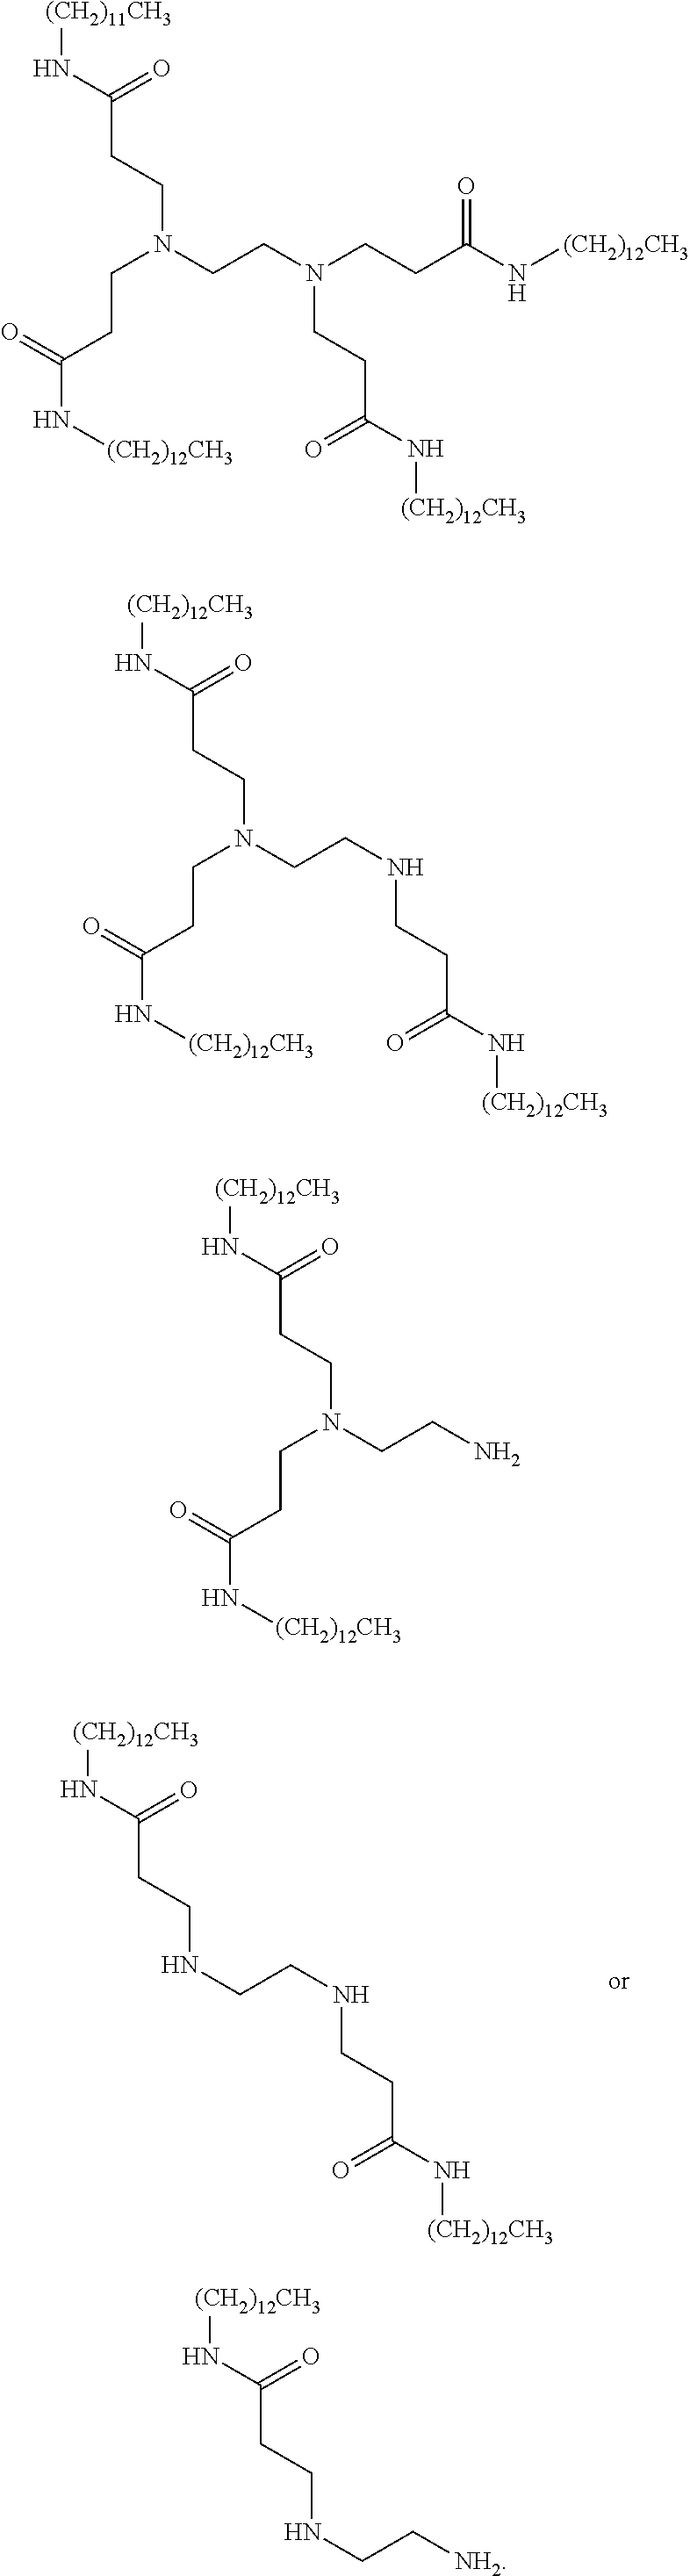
N(CCNCCC(N[(CH2)12CH3])=O)CCC(N[(CH2)12CH3])=O.C(C(N[(CH2)12CH3])=O)CN(CCN(CCC(N[(CH2)12CH3])=O)CCC(N[(CH2)11CH3])=O)CCC(N[(CH2)12CH3])=O.N(CCN(CCC(N[(CH2)12CH3])=O)CCC(N[(CH2)12CH3])=O)CCC(N[(CH2)12CH3])=O.NCCN(CCC(N[(CH2)12CH3])=O)CCC(N[(CH2)12CH3])=O.[NH2]CCNCCC(N[(CH2)12CH3])=O
